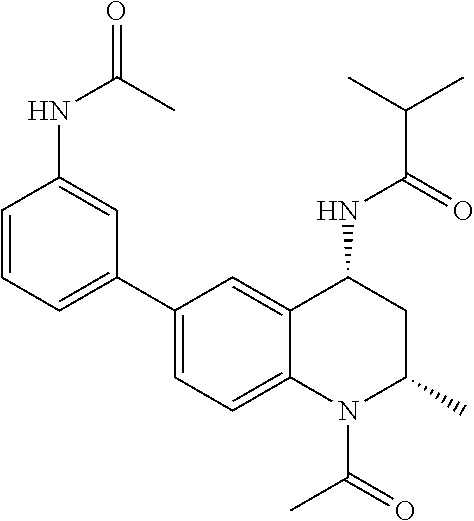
C(C(C)C)(=O)NC1CC(C)N(C(C)=O)C2=CC=C(C3=CC=CC(NC(=O)C)=C3)C=C12
